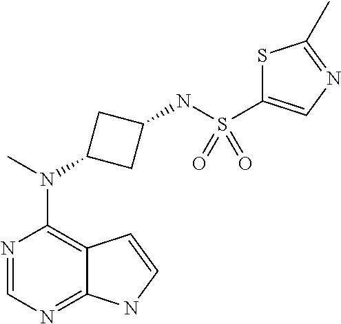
N1=CN=C2C(=C1N(C)C1CC(NS(=O)(=O)C3=CN=C(C)S3)C1)C=CN2
